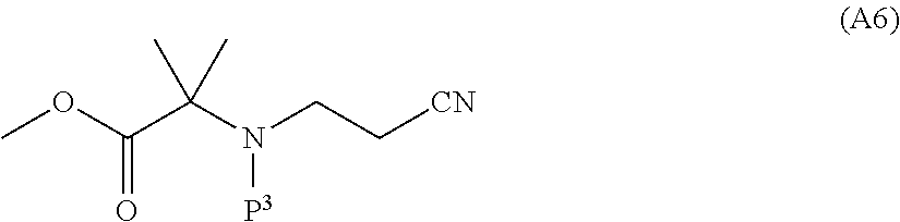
COC(C(N(CC[CN])[P3])(C)C)=O
